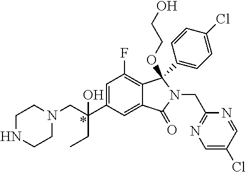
N1(CC(C2=CC(F)=C3C(=C2)C(=O)N(CC2=NC=C(Cl)C=N2)C3(C2=CC=C(Cl)C=C2)OCCO)(CC)O)CCNCC1
